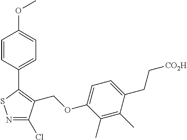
N1=C(Cl)C(COC2=CC=C(CC[CO2H])C(C)=C2C)=C(C2=CC=C(OC)C=C2)S1
